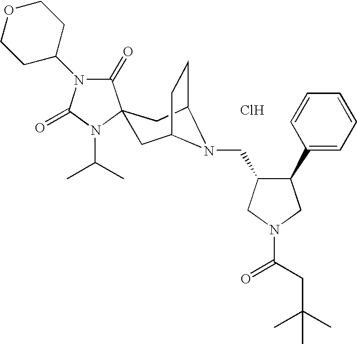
C1(=O)N(C2CCOCC2)C(=O)N(C(C)C)C12CC1CCC(C2)N1CC1C(C2=CC=CC=C2)CN(C(CC(C)(C)C)=O)C1.Cl
